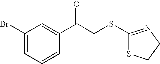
C1(Br)=CC=CC(C(CSC2=NCCS2)=O)=C1
